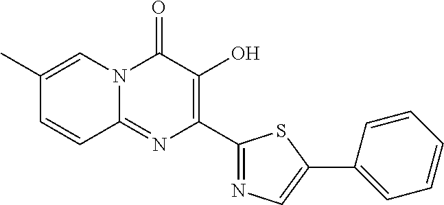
C1=CC2=NC(C3=NC=C(C4=CC=CC=C4)S3)=C(O)C(=O)N2C=C1C
